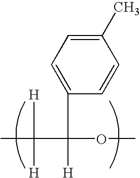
CC([H])([H])C(C1=CC=C(C)C=C1)([H])OC
